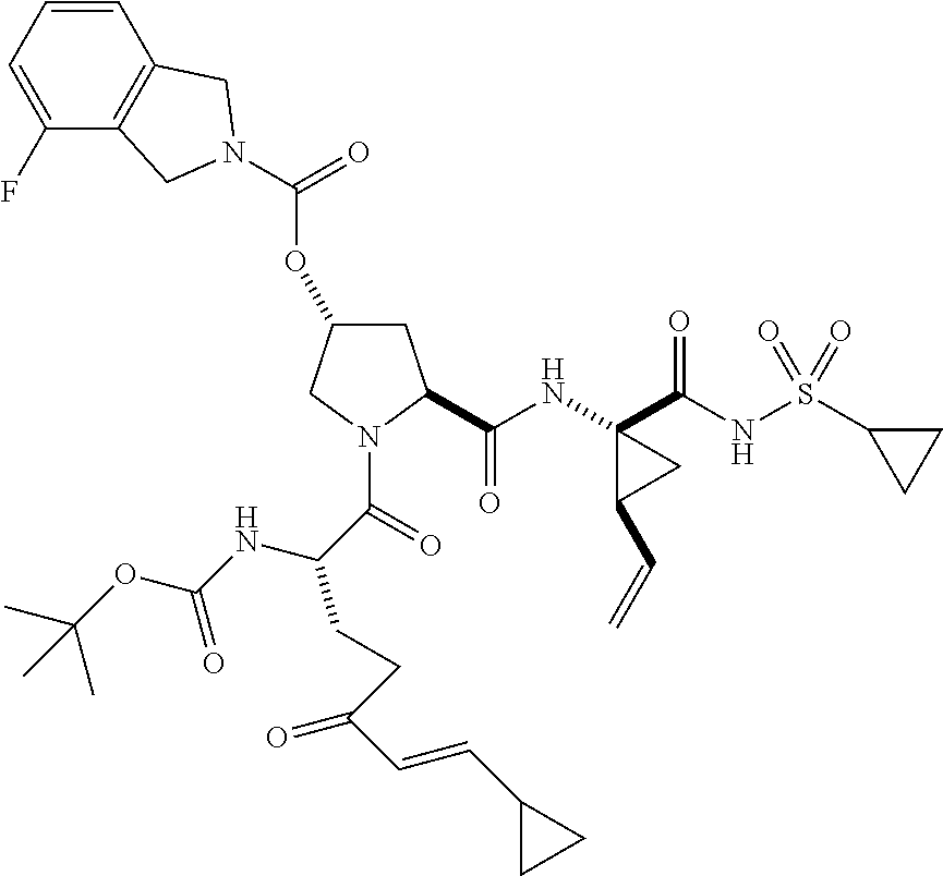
O(C1CC(C(NC2(C(NS(C3CC3)(=O)=O)=O)CC2C=C)=O)N(C(=O)C(NC(OC(C)(C)C)=O)CCC(C=CC2CC2)=O)C1)C(=O)N1CC2=C(C=CC=C2F)C1
